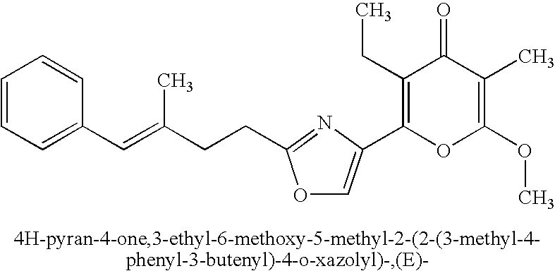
C1=CC=C(C=C(CCC2=NC(C3=C(CC)C(=O)C(C)=C(OC)O3)=CO2)C)C=C1
